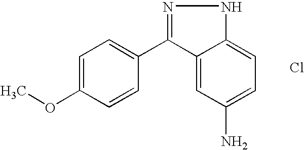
C1=C(OC)C=CC(C2=NNC3=CC=C(N)C=C23)=C1.Cl
